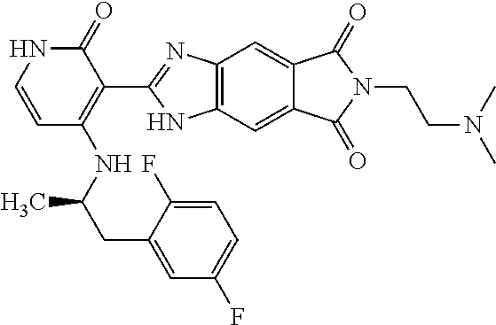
C1=CNC(=O)C(C2=NC3=C(N2)C=C2C(=C3)C(=O)N(CCN(C)C)C2=O)=C1NC(CC1=CC(F)=CC=C1F)C
